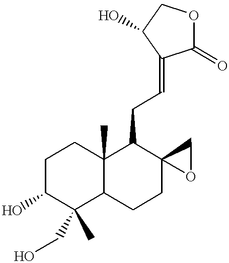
O1C(=O)C(=CCC2C3(C)C(CCC24CO4)C(CO)(C)C(O)CC3)C(O)C1
